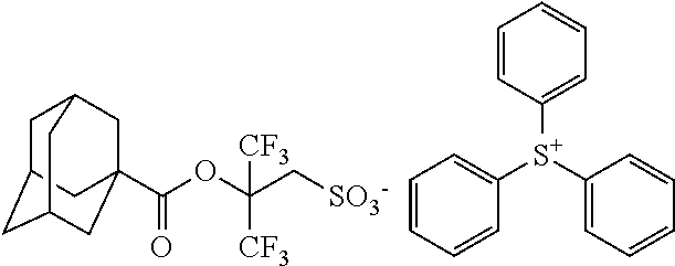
C1=CC([S+](C2=CC=CC=C2)C2=CC=CC=C2)=CC=C1.O(C(C[SO3-])([CF3])[CF3])C(=O)C12CC3CC(CC(C1)C3)C2
